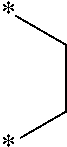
C(C*)*
